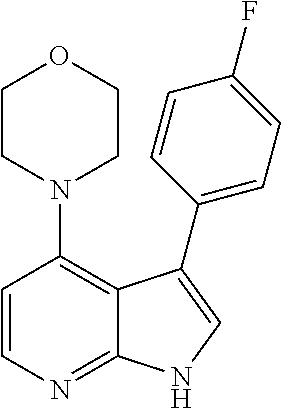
C1=CN=C2C(=C1N1CCOCC1)C(C1=CC=C(F)C=C1)=CN2
